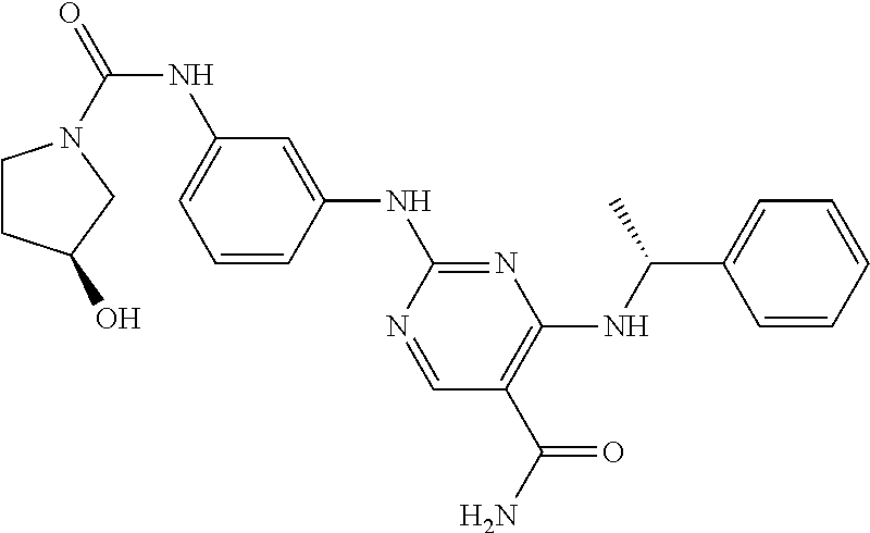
C1=C(NC2=NC(NC(C3=CC=CC=C3)C)=C(C(N)=O)C=N2)C=CC=C1NC(N1CCC(O)C1)=O
